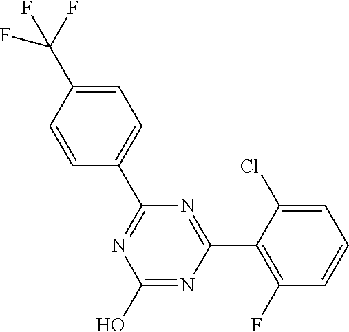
N1=C(C2=CC=C(C(F)(F)F)C=C2)N=C(C2=C(F)C=CC=C2Cl)N=C1O
